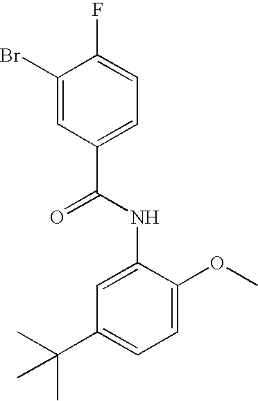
C1(Br)=CC(C(=O)NC2=CC(C(C)(C)C)=CC=C2OC)=CC=C1F
